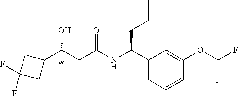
C1C(F)(F)CC1C(CC(=O)NC(C1=CC=CC(OC(F)F)=C1)CCC)O
